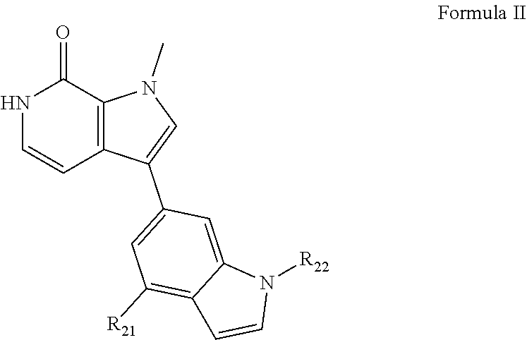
N1C=CC2=C(C1=O)N(C)C=C2C1=CC([R21])=C2C(=C1)N([R22])C=C2
